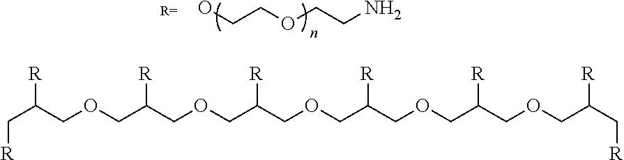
C(C(COCC(COCC(COCC(COCC(COCC(C[R])[R])[R])[R])[R])[R])[R])[R].OCCOCCN
